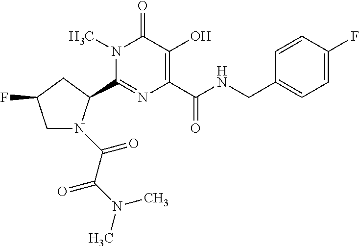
C1(C2N(C(C(N(C)C)=O)=O)CC(F)C2)=NC(C(NCC2=CC=C(F)C=C2)=O)=C(O)C(=O)N1C
